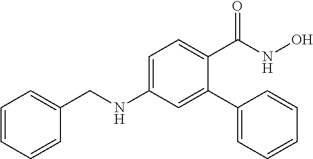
C1=CC=CC(CNC2=CC=C(C(NO)=O)C(C3=CC=CC=C3)=C2)=C1
